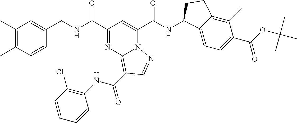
C(NC(C1=NC2=C(C(NC3=C(Cl)C=CC=C3)=O)C=NN2C(C(NC2C3=CC=C(C(=O)OC(C)(C)C)C(C)=C3CC2)=O)=C1)=O)C1=CC(C)=C(C)C=C1
